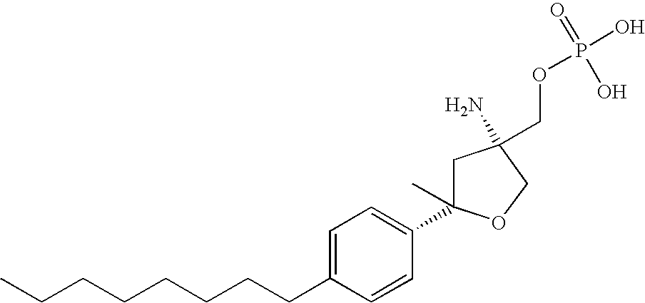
C1=C(CCCCCCCC)C=CC(C2(C)CC(N)(COP(O)(=O)O)CO2)=C1
